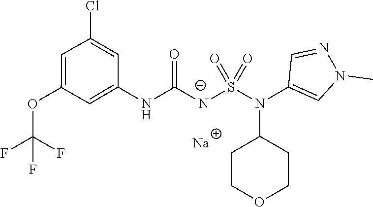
O=C([N-]S(N(C1CCOCC1)C1=CN(C)N=C1)(=O)=O)NC1=CC(OC(F)(F)F)=CC(Cl)=C1.[Na]
